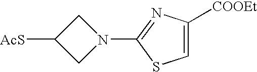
C1([AcS])CN(C2=NC([COOEt])=CS2)C1
